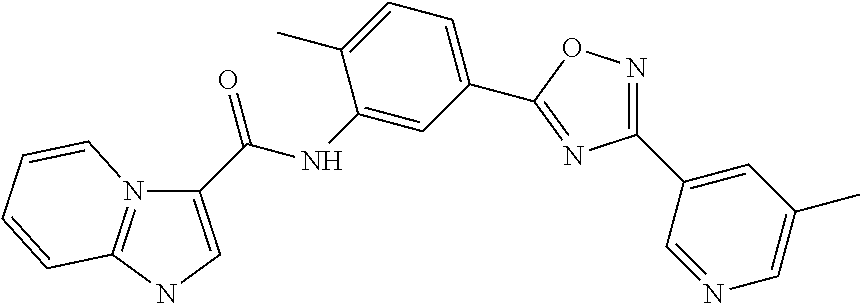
N12=C(NC=C1C(NC1=CC(C3=NC(C4=CC(C)=CN=C4)=NO3)=CC=C1C)=O)C=CC=C2
